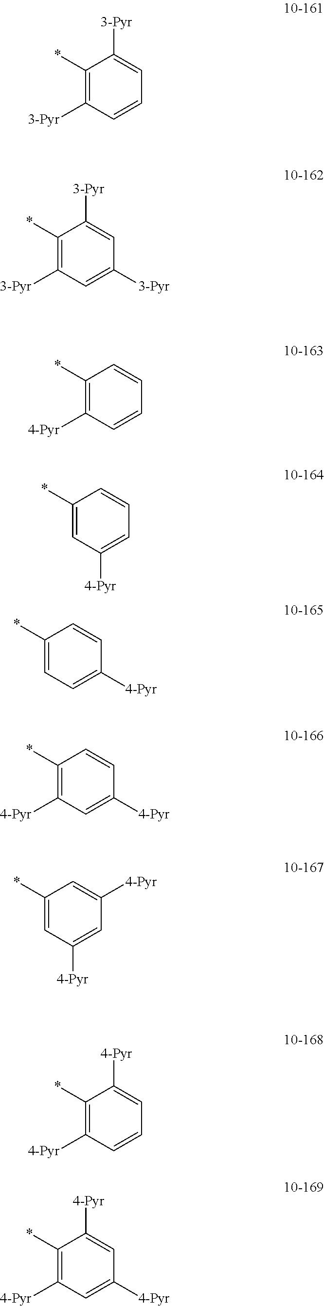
C1(*)=C([3-Pyr])C=CC=C1[3-Pyr].C1(*)=C([3-Pyr])C=C([3-Pyr])C=C1[3-Pyr].C1(*)=C([4-Pyr])C=CC=C1.C1(*)=CC=C([4-Pyr])C=C1.C1(*)=C([4-Pyr])C=C([4-Pyr])C=C1.C1(*)=CC([4-Pyr])=CC=C1.C1(*)=CC([4-Pyr])=CC([4-Pyr])=C1.C1(*)=C([4-Pyr])C=CC=C1[4-Pyr].C1(*)=C([4-Pyr])C=C([4-Pyr])C=C1[4-Pyr]
